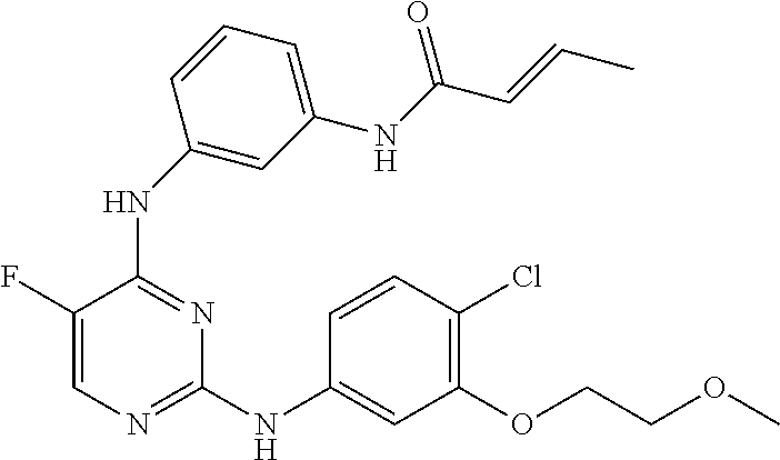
N(C1=NC=C(F)C(NC2=CC(NC(=O)C=CC)=CC=C2)=N1)C1=CC(OCCOC)=C(Cl)C=C1
